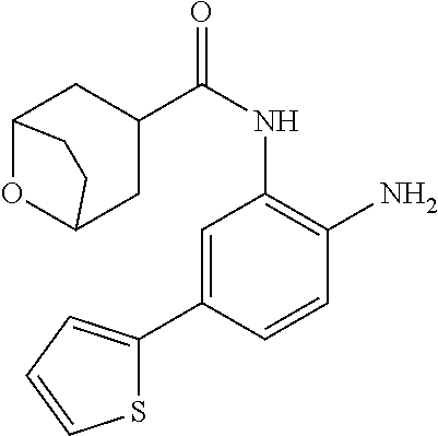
C1=C(C2=CC=CS2)C=CC(N)=C1NC(=O)C1CC2OC(C1)CC2
